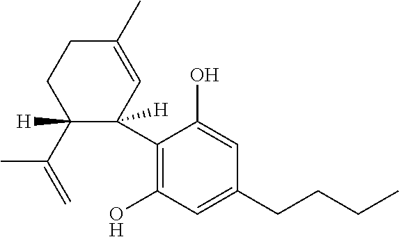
C1(C2([H])C=C(C)CCC2(C(=C)C)[H])=C(O)C=C(CCCC)C=C1O
